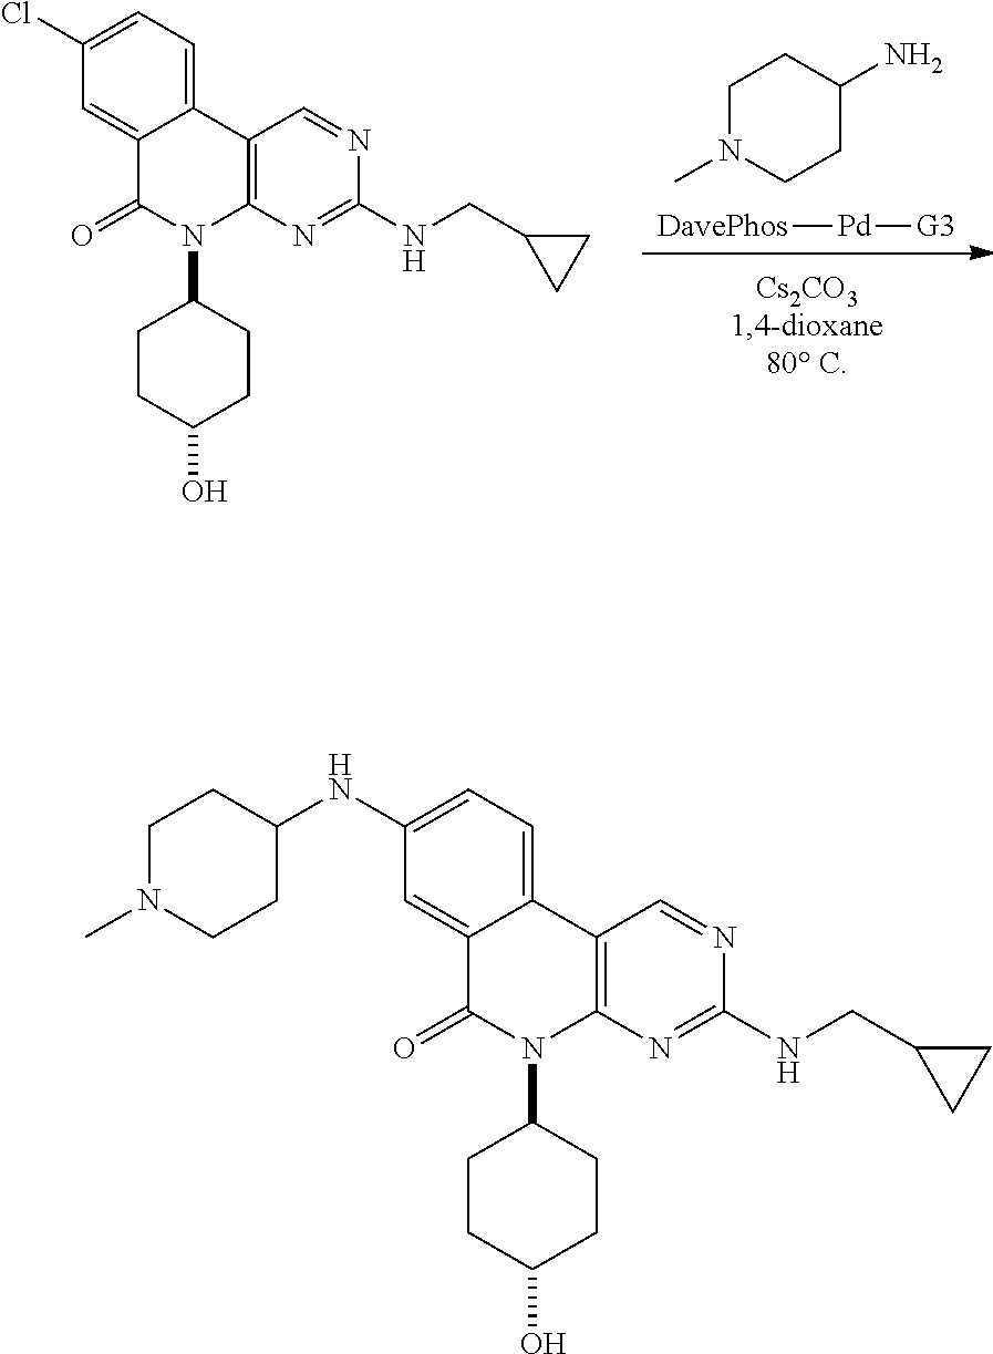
[DavePhos][Pd][G3].C1(N)CCN(C)CC1.C12=CC(Cl)=CC=C1C1=C(N(C3CCC(O)CC3)C2=O)N=C(NCC2CC2)N=C1.C12=CC(NC3CCN(C)CC3)=CC=C1C1=C(N(C3CCC(O)CC3)C2=O)N=C(NCC2CC2)N=C1
